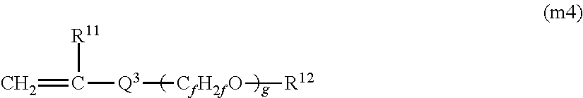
C=C([Q3][CfH2fO][R12])[R11]
